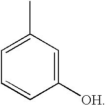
C1=C(C)C=C([OH])C=C1
